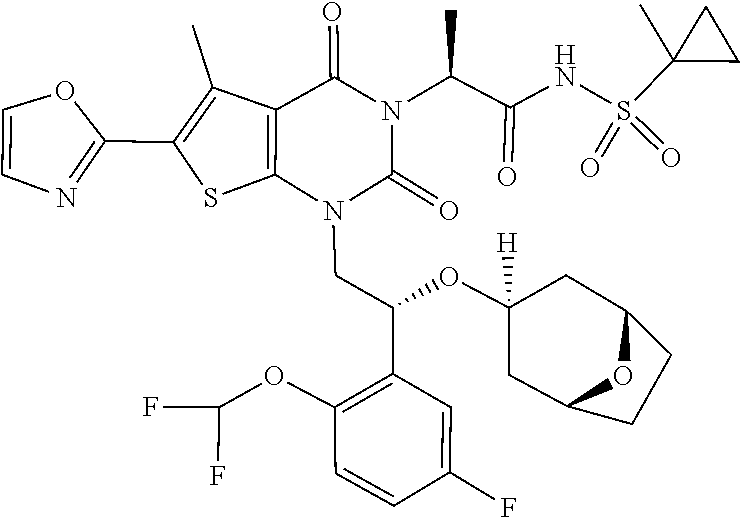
O(C(F)F)C1=C(C(CN2C(=O)N(C(C(=O)NS(C3(C)CC3)(=O)=O)C)C(=O)C3=C2SC(C2=NC=CO2)=C3C)OC2([H])CC3CCC(C2)O3)C=C(F)C=C1
